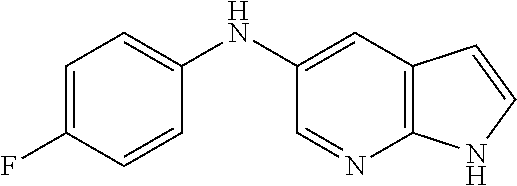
C1(NC2=CC=C(F)C=C2)=CC2=C(N=C1)NC=C2
